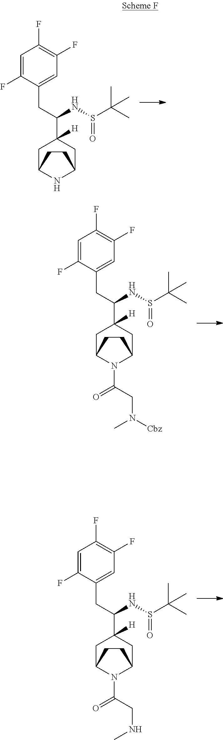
N1C2CC(C(NS(C(C)(C)C)=O)CC3=CC(F)=C(F)C=C3F)([H])CC1CC2.N1(C(=O)CNC)C2CC(C(NS(C(C)(C)C)=O)CC3=CC(F)=C(F)C=C3F)([H])CC1CC2.O=C(N1C2CC(C(NS(C(C)(C)C)=O)CC3=CC(F)=C(F)C=C3F)([H])CC1CC2)CN([Cbz])C
